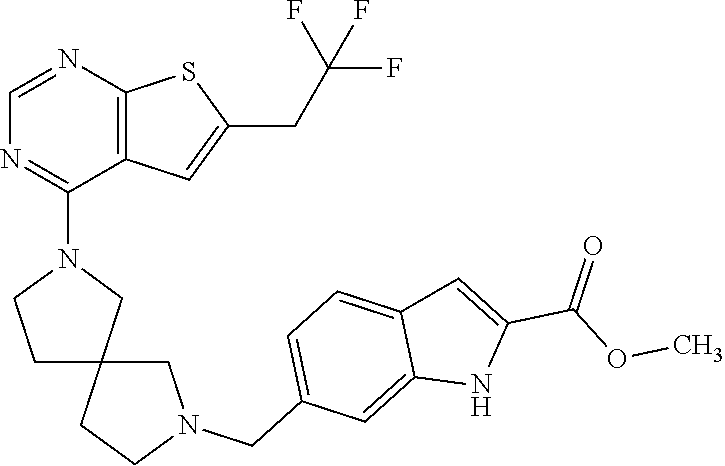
C12=C(C=C(CC(F)(F)F)S1)C(N1CCC3(C1)CCN(CC1=CC=C4C(=C1)NC(C(OC)=O)=C4)C3)=NC=N2
